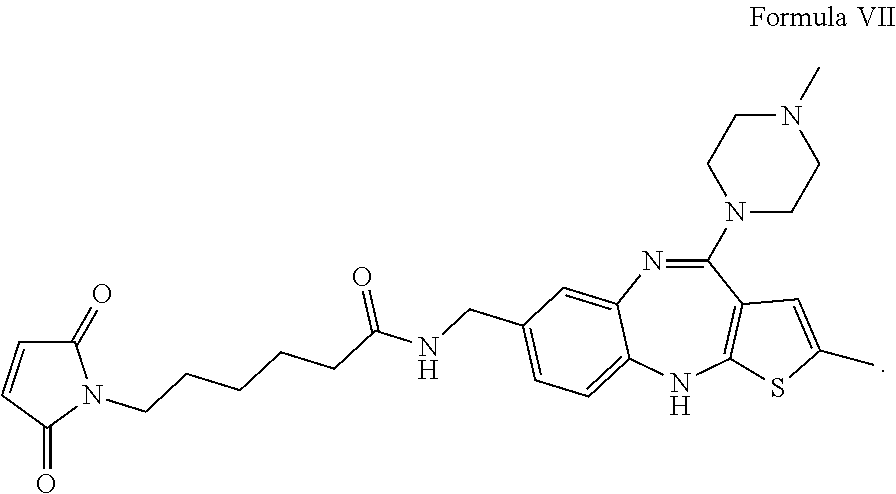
C1(N2CCN(C)CC2)=NC2=CC(CNC(CCCCCN3C(=O)C=CC3=O)=O)=CC=C2NC2=C1C=C(C)S2
